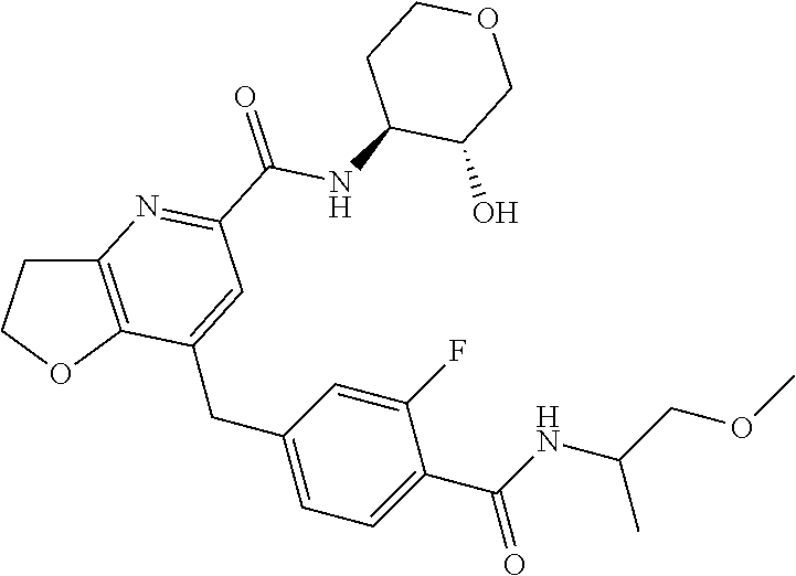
C(C1=CC=C(CC2=CC(C(NC3C(O)COCC3)=O)=NC3=C2OCC3)C=C1F)(NC(COC)C)=O
